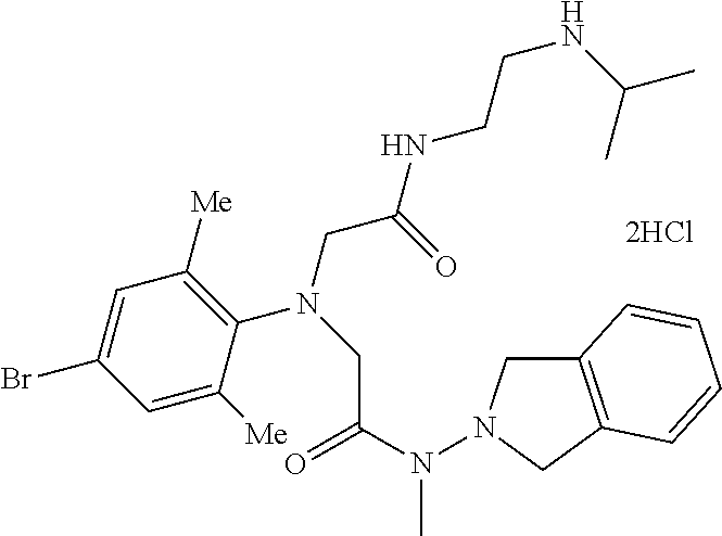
[2HCl].C1([Me])=CC(Br)=CC([Me])=C1N(CC(NCCNC(C)C)=O)CC(N(C)N1CC2=C(C1)C=CC=C2)=O
